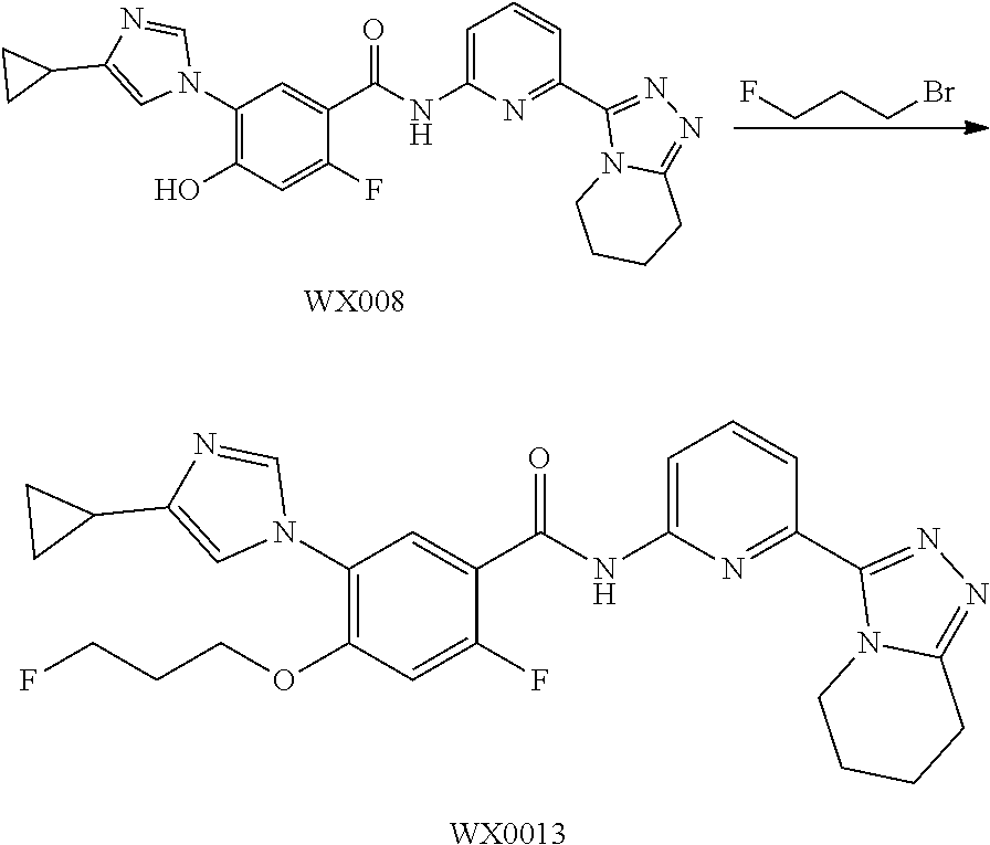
C1(N2C=NC(C3CC3)=C2)=C(OCCCF)C=C(F)C(C(NC2=CC=CC(C3=NN=C4N3CCCC4)=N2)=O)=C1.[WX0013].[WX008].FCCCBr.C1(N2C=NC(C3CC3)=C2)=C(O)C=C(F)C(C(NC2=CC=CC(C3=NN=C4N3CCCC4)=N2)=O)=C1
